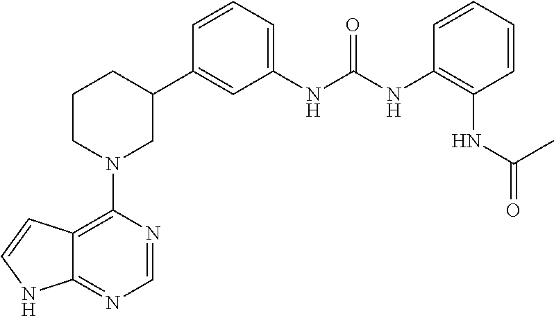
C12=C(N3CC(C4=CC(NC(NC5=C(NC(=O)C)C=CC=C5)=O)=CC=C4)CCC3)N=CN=C1NC=C2
